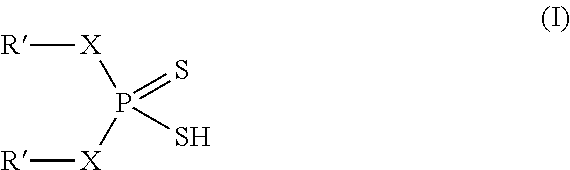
[R][X]P([X][R])(=S)S
